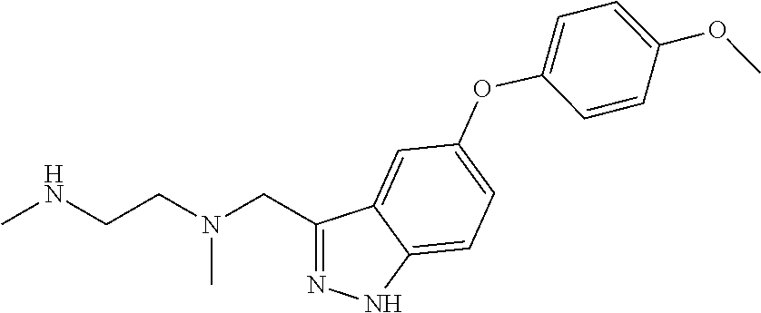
C1(CN(CCNC)C)=NNC2=CC=C(OC3=CC=C(OC)C=C3)C=C12
